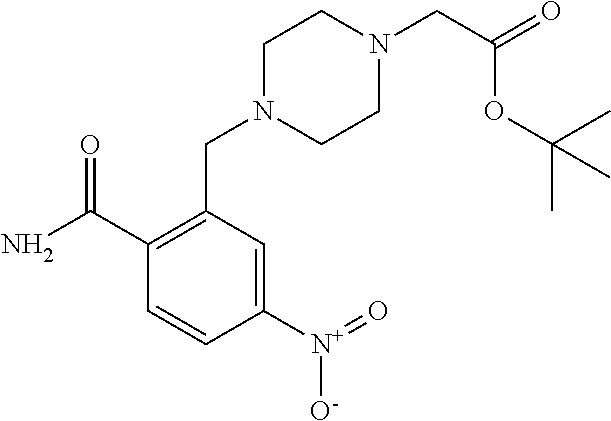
NC(C1=C(CN2CCN(CC(=O)OC(C)(C)C)CC2)C=C([N+](=O)[O-])C=C1)=O
